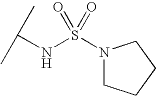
C(NS(=O)(=O)N1CCCC1)(C)C
